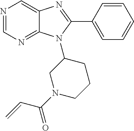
N1=CN=C2C(=C1)N=C(C1=CC=CC=C1)N2C1CN(C(C=C)=O)CCC1
